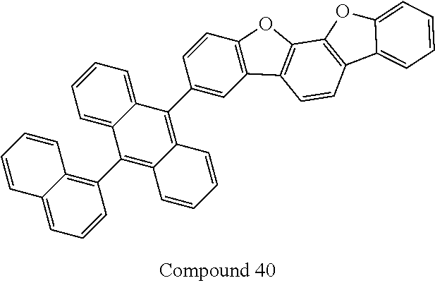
C1=CC2=CC=CC(C3=C4C(=C(C5=CC6=C(C=C5)OC5=C6C=CC6=C5OC5=CC=CC=C65)C5=CC=CC=C35)C=CC=C4)=C2C=C1
